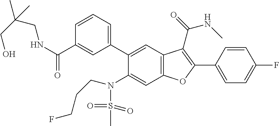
C1=CC(C2=C(C(=O)NC)C3=C(C=C(N(S(C)(=O)=O)CCCF)C(C4=CC=CC(C(NCC(C)(CO)C)=O)=C4)=C3)O2)=CC=C1F
